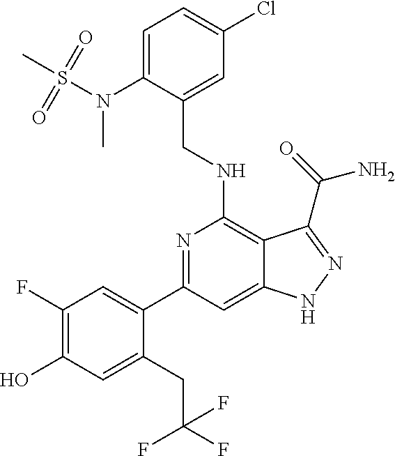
C1(C2=CC(F)=C(O)C=C2CC(F)(F)F)=NC(NCC2=CC(Cl)=CC=C2N(S(=O)(=O)C)C)=C2C(=C1)NN=C2C(N)=O
